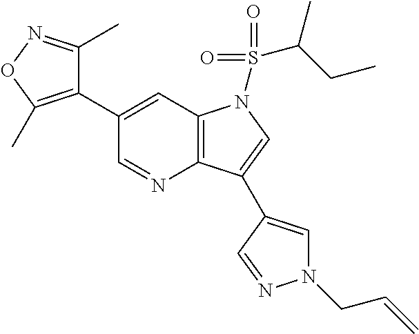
C1(C2=C(C)ON=C2C)=CC2=C(N=C1)C(C1=CN(CC=C)N=C1)=CN2S(=O)(=O)C(CC)C
